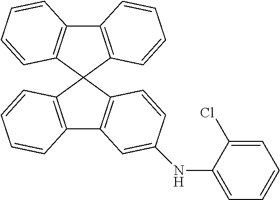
C12=C(C=CC=C1)C1(C3=C2C=CC=C3)C2=C(C3=C1C=CC=C3)C=C(NC1=CC=CC=C1Cl)C=C2
